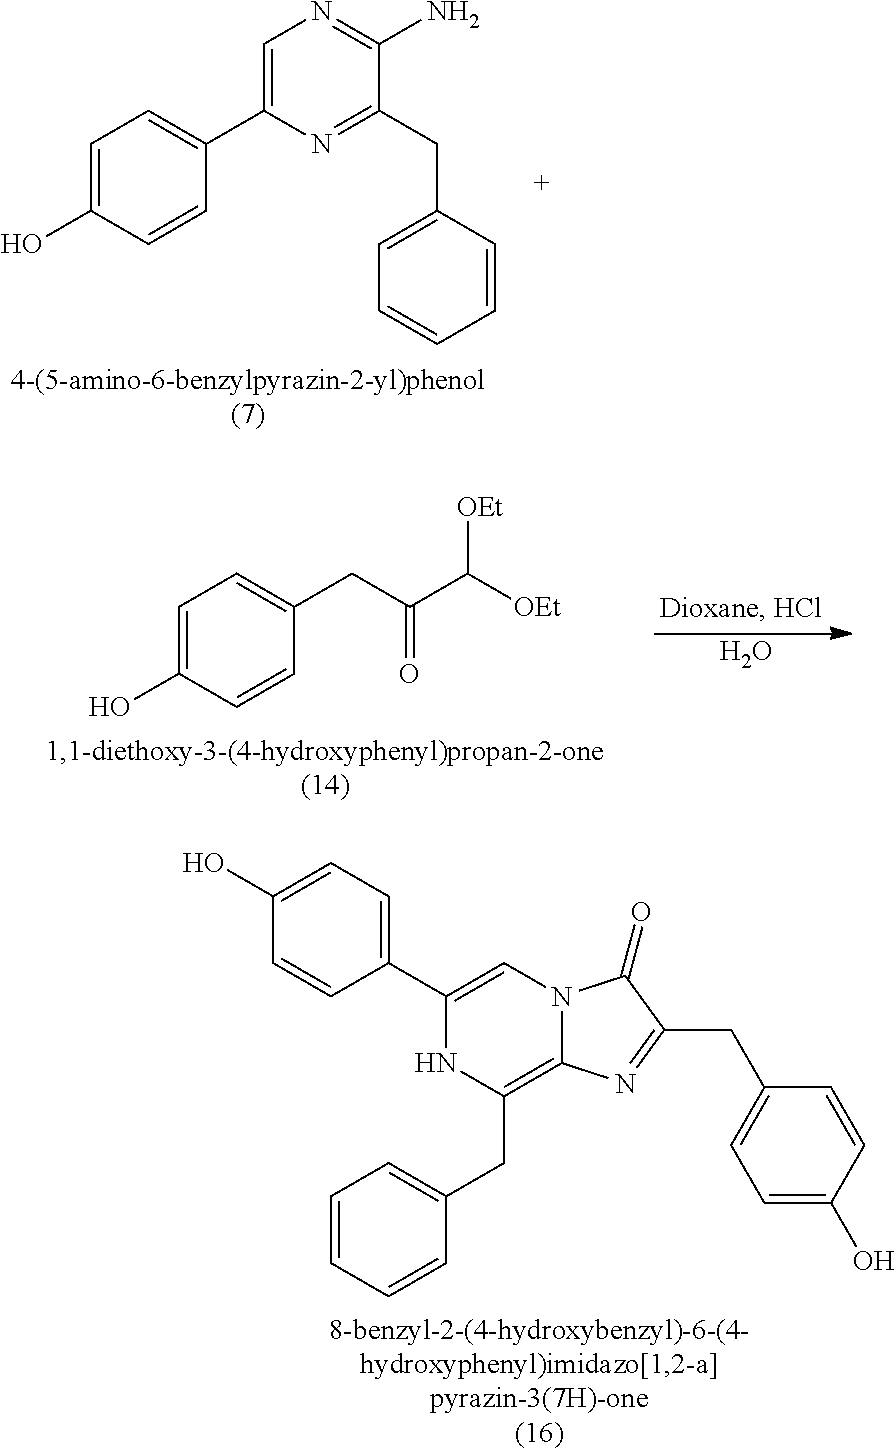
OC1=CC=C(CC(C([OEt])[OEt])=O)C=C1.O.C1(C2=CC=C(O)C=C2)=CN2C(=C(CC3=CC=CC=C3)N1)N=C(CC1=CC=C(O)C=C1)C2=O.C1=C(O)C=CC(C2=CN=C(N)C(CC3=CC=CC=C3)=N2)=C1
